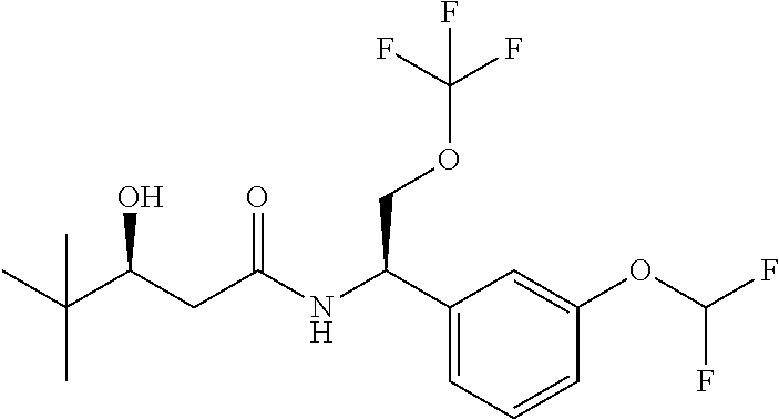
C(C(CC(=O)NC(C1=CC=CC(OC(F)F)=C1)COC(F)(F)F)O)(C)(C)C
